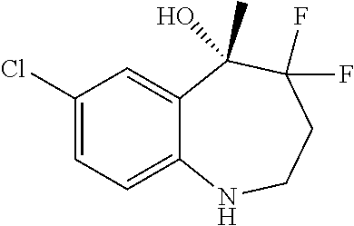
C1(Cl)=CC=C2C(=C1)C(O)(C)C(F)(F)CCN2
